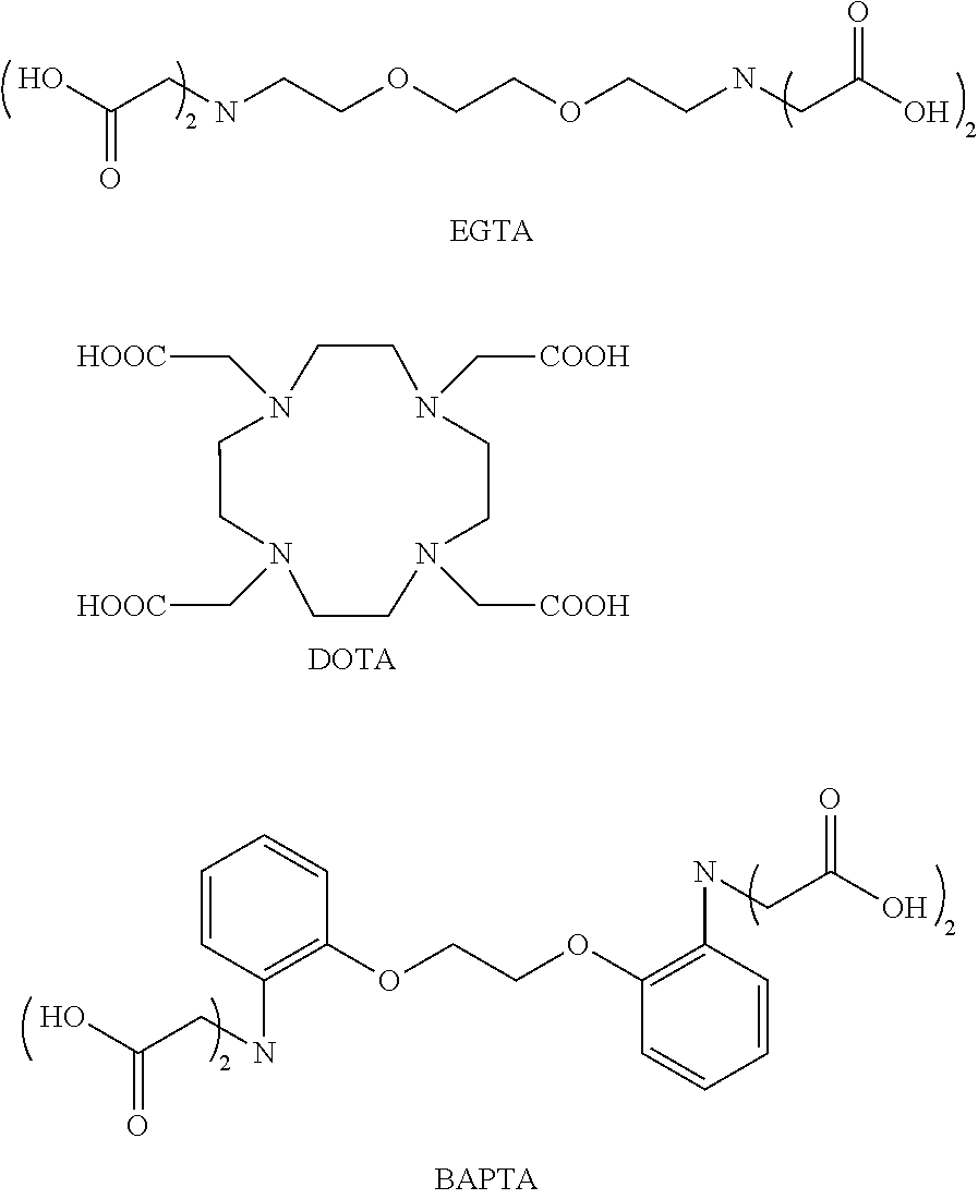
OC(CNCCOCCOCCNCC(=O)O)=O.OC(CNC1=C(OCCOC2=C(NCC(O)=O)C=CC=C2)C=CC=C1)=O.N1(C[HOOC])CCN(C[HOOC])CCN(C[COOH])CCN(C[COOH])CC1.[DOTA]
